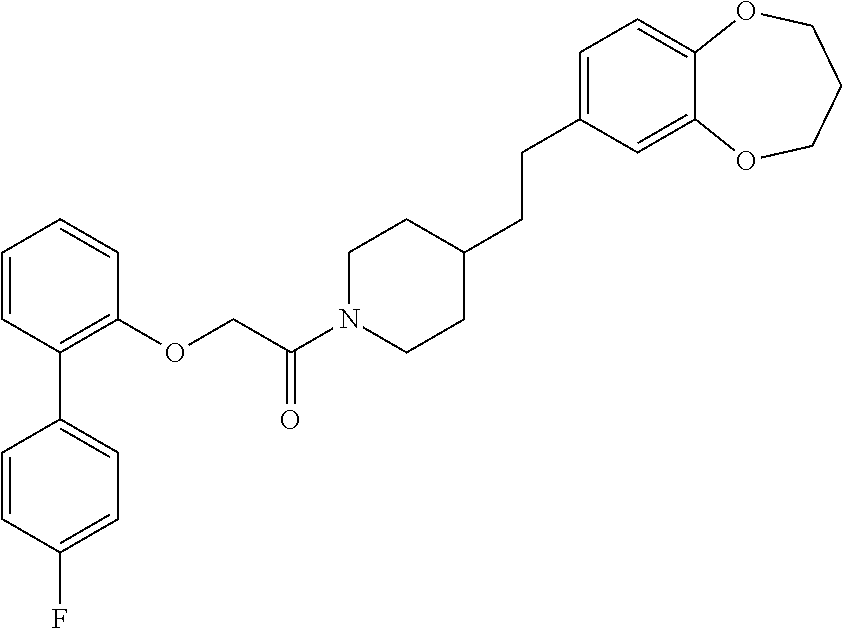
C1=CC(C2=CC=C(F)C=C2)=C(OCC(N2CCC(CCC3=CC=C4C(=C3)OCCCO4)CC2)=O)C=C1
